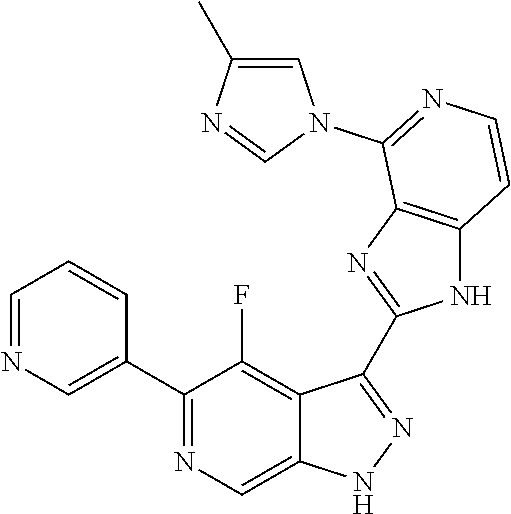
C1=NC=C(C2=NC=C3C(=C2F)C(C2=NC4=C(N2)C=CN=C4N2C=C(C)N=C2)=NN3)C=C1
